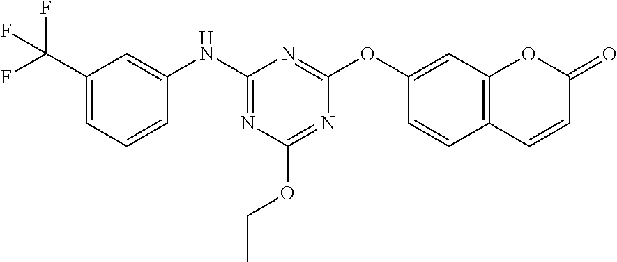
C1(C(F)(F)F)=CC=CC(NC2=NC(OCC)=NC(OC3=CC4=C(C=C3)C=CC(=O)O4)=N2)=C1
